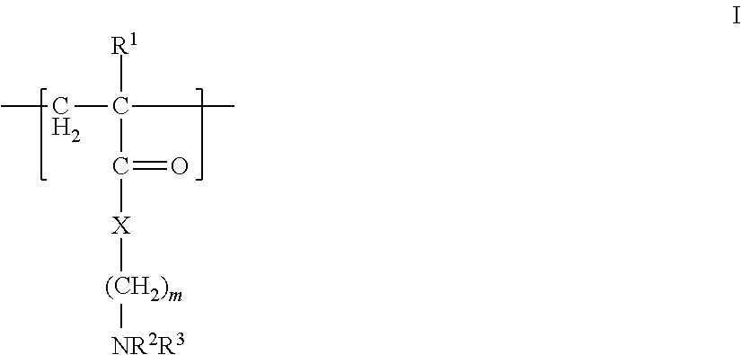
CCC(C)([R1])C([X][(CH2)m][NR2R3])=O
